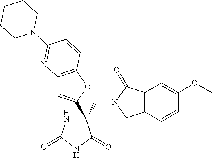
C(C1(C2=CC3=C(O2)C=CC(N2CCCCC2)=N3)NC(=O)NC1=O)N1CC2=C(C1=O)C=C(OC)C=C2
